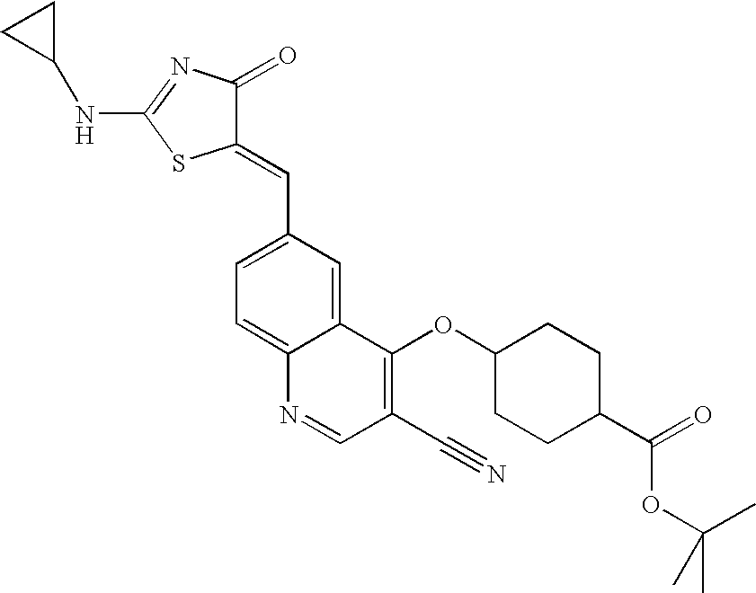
C1=C(C=C2C(=O)N=C(NC3CC3)S2)C=C2C(=C1)N=CC(C#N)=C2OC1CCC(C(=O)OC(C)(C)C)CC1
